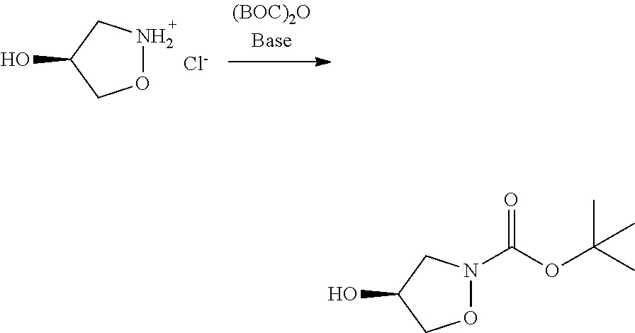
N1OCC(O)C1.[Cl-].N1(C(OC(C)(C)C)=O)OCC(O)C1
